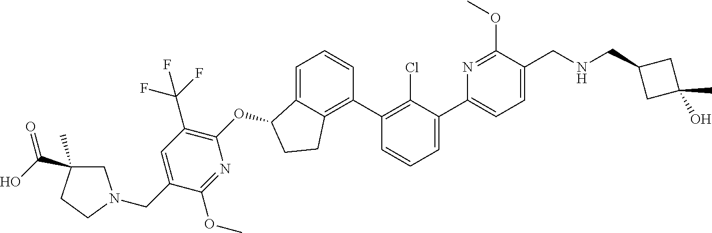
O(C1C2=CC=CC(C3=C(Cl)C(C4=CC=C(CNCC5CC(C)(O)C5)C(OC)=N4)=CC=C3)=C2CC1)C1=C(C(F)(F)F)C=C(CN2CC(C)(C(O)=O)CC2)C(OC)=N1
